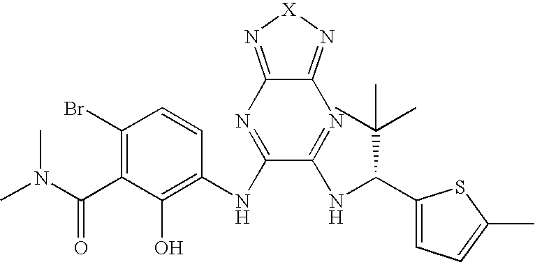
C1(Br)=C(C(N(C)C)=O)C(O)=C(NC2=NC3=N[X]N=C3N=C2NC(C2=CC=C(C)S2)C(C)(C)C)C=C1
